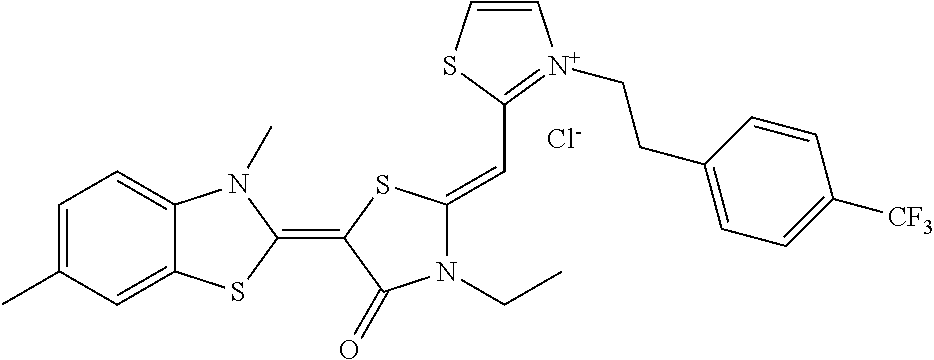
[Cl-].C1=C(C)C=C2C(=C1)N(C)C(=C1C(=O)N(CC)C(=CC3=[N+](CCC4=CC=C([CF3])C=C4)C=CS3)S1)S2
